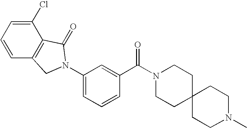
C1=CC=C(Cl)C2=C1CN(C1=CC=CC(C(N3CCC4(CC3)CCN(C)CC4)=O)=C1)C2=O
